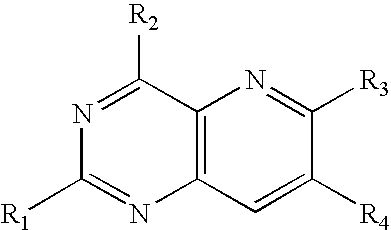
C12=C(C=C([R4])C([R3])=N1)N=C([R1])N=C2[R2]
